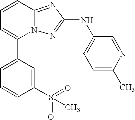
C1=CC2=NC(NC3=CC=C(C)N=C3)=NN2C(C2=CC=CC(S(=O)(=O)C)=C2)=C1
